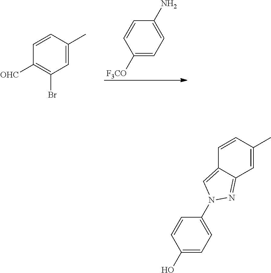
C1=C(C)C=CC([OHC])=C1Br.C1([F3CO])=CC=C(N)C=C1.C1(O)=CC=C(N2C=C3C=CC(C)=CC3=N2)C=C1
